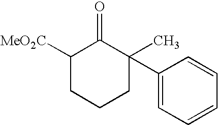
C1(=O)C([MeO2C])CCCC1(C)C1=CC=CC=C1
